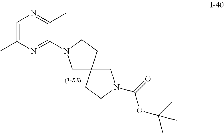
C1N(C2=NC(C)=CN=C2C)CCC12CN(C(OC(C)(C)C)=O)CC2
